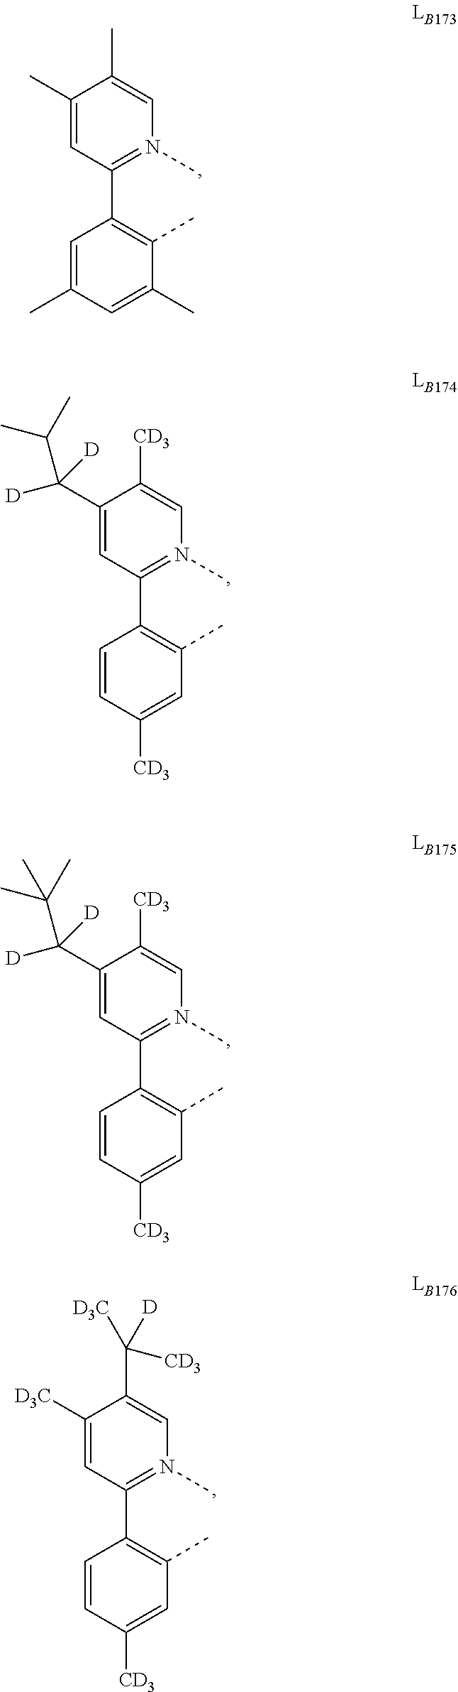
C1(C)=CC(C2=C(C)C(C)=CC(C)=C2)=N(C)C=C1C.C1(C([D])([D])C(C)C)=CC(C2=C(C)C=C([CD3])C=C2)=N(C)C=C1[CD3].C1(C([D])([D])C(C)(C)C)=CC(C2=C(C)C=C([CD3])C=C2)=N(C)C=C1[CD3].C1([D3C])=CC(C2=C(C)C=C([CD3])C=C2)=N(C)C=C1C([D3C])([D])[CD3]
